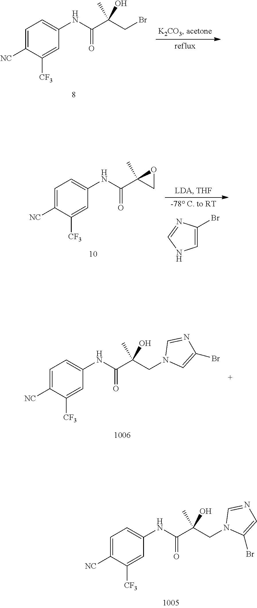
C1=C([NC])C([CF3])=CC(NC(C(CBr)(O)C)=O)=C1.C1=C(Br)N=CN1.C1=C([NC])C([CF3])=CC(NC(=O)C2(C)CO2)=C1.C1=C([NC])C([CF3])=CC(NC(=O)C(CN2C=C(Br)N=C2)(C)O)=C1.C1=C([NC])C([CF3])=CC(NC(=O)C(CN2C(Br)=CN=C2)(C)O)=C1
